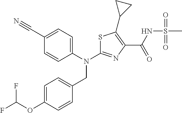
N(C1=NC(C(NS(C)(=O)=O)=O)=C(C2CC2)S1)(CC1=CC=C(OC(F)F)C=C1)C1=CC=C(C#N)C=C1
